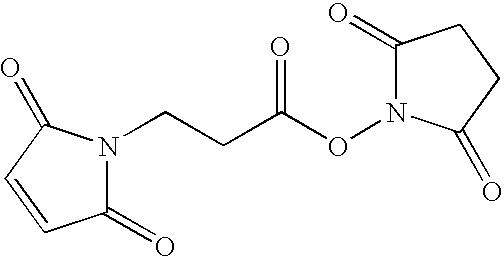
C1(=O)N(CCC(=O)ON2C(=O)CCC2=O)C(=O)C=C1
